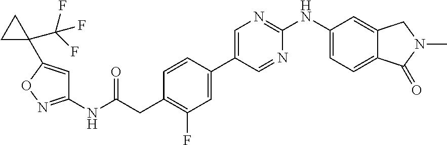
C1=CC(C2=CN=C(NC3=CC=C4C(=C3)CN(C)C4=O)N=C2)=CC(F)=C1CC(NC1=NOC(C2(C(F)(F)F)CC2)=C1)=O
